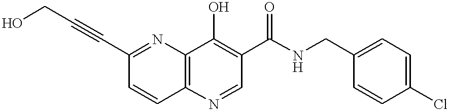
C12=C(N=C(C#CCO)C=C1)C(O)=C(C(NCC1=CC=C(Cl)C=C1)=O)C=N2
